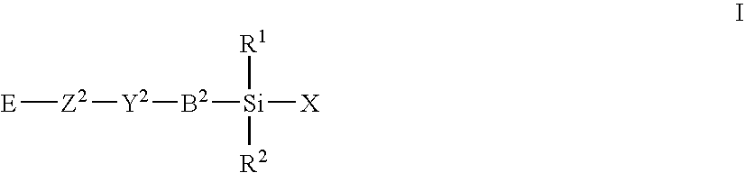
[E][Z2][Y2][B2][Si]([R1])([R2])[X]
